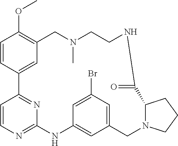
C1=CC2=CC(=C1OC)CN(C)CCNC(=O)C1N(CC3=CC(Br)=CC(=C3)NC3=NC=CC2=N3)CCC1
